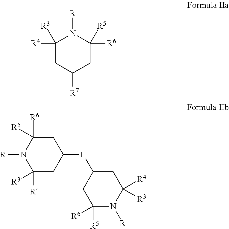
C1([R4])([R3])CC([R7])CC([R6])([R5])N1[R].C1([R6])([R5])N([R])C([R4])([R3])CC([L]C2CC([R5])([R6])N([R])C([R4])([R3])C2)C1
